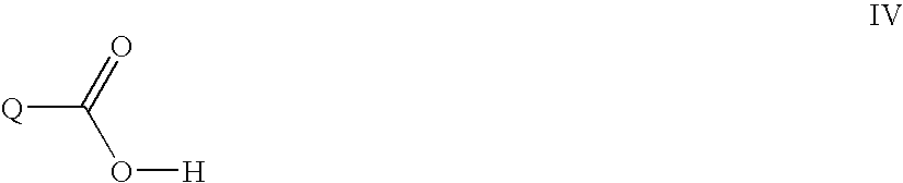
[Q]C(=O)O[H]
